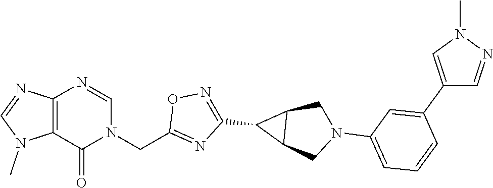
C12=C(N=CN(CC3=NC(C4C5C4CN(C4=CC=CC(C6=CN(C)N=C6)=C4)C5)=NO3)C1=O)N=CN2C
